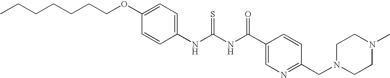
CCCCCCCOC1=CC=C(NC(NC(C2=CN=C(CN3CCN(C)CC3)C=C2)=O)=S)C=C1
